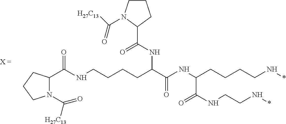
N1(C([H27C13])=O)C(C(NCCCCC(C(NC(CCCCN*)C(NCCN*)=O)=O)NC(C2CCCN2C([H27C13])=O)=O)=O)CCC1
